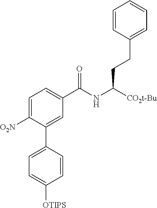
C1=CC(CCC([CO2t-Bu])NC(C2=CC=C([O2N])C(C3=CC=C([OTIPS])C=C3)=C2)=O)=CC=C1
